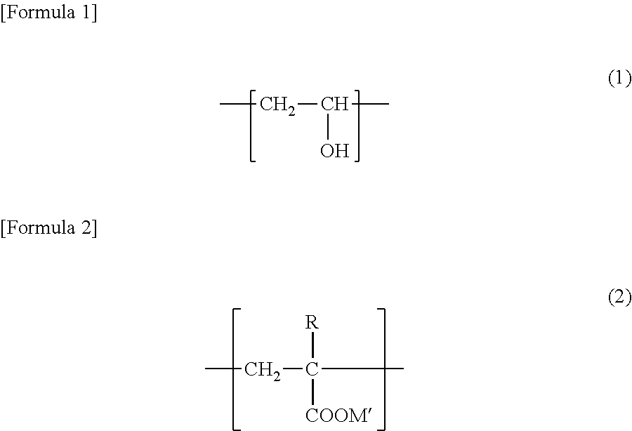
CCC(C)O.CCC(C)([R])[COOM]
